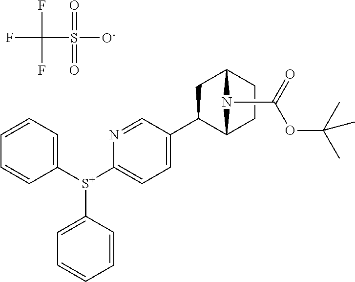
FC(F)(F)S([O-])(=O)=O.C1=CC=C([S+](C2=CC=C(C3C4CCC(C3)N4C(=O)OC(C)(C)C)C=N2)C2=CC=CC=C2)C=C1
